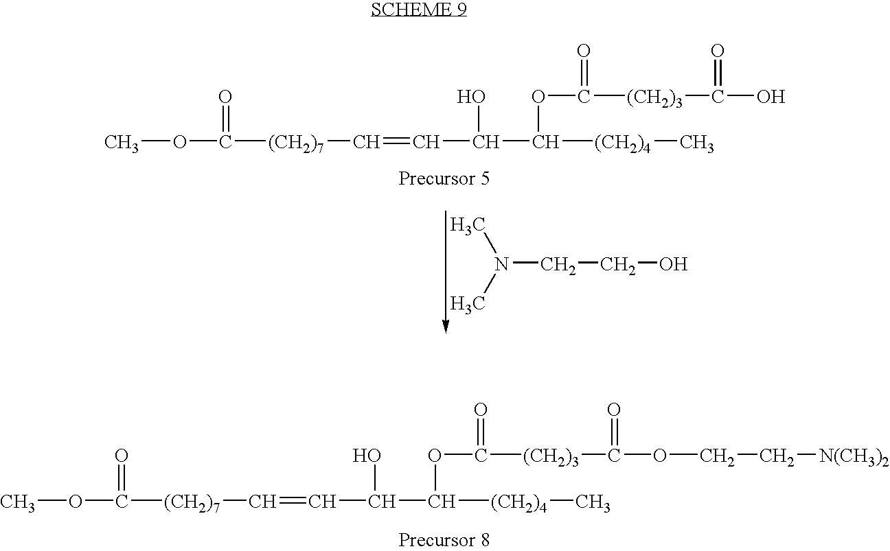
COC([(CH2)7]C=CC(C([(CH2)4]C)OC([(CH2)3]C(O)=O)=O)O)=O.N(CCO)(C)C.COC([(CH2)7]C=CC(C([(CH2)4]C)OC([(CH2)3]C(=O)OCC[N(CH3)2])=O)O)=O
